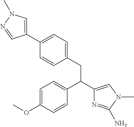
C1=C(OC)C=CC(C(C2=CN(C)C(N)=N2)CC2=CC=C(C3=CN(C)N=C3)C=C2)=C1
